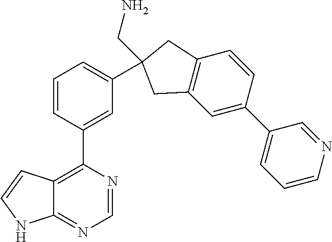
C1=CC(C2=C3C(=NC=N2)NC=C3)=CC(C2(CN)CC3=C(C=C(C4=CC=CN=C4)C=C3)C2)=C1
